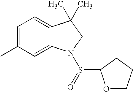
C1=C(C)C=C2C(=C1)C(C)(C)CN2S(=O)C1OCCC1
